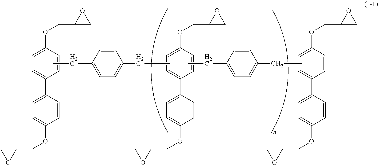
O(C1=CC=C(C2=CC=C(OCC3OC3)C=C2)C=C1)CC1OC1.C1=C(OCC2CO2)C=CC(C2=CC=C(OCC3CO3)C=C2)=C1.CCC1=CC=C(CC)C=C1.C1=C(OCC2CO2)C=CC(C2=CC=C(OCC3CO3)C=C2)=C1.CCC1=CC=C(CC)C=C1
